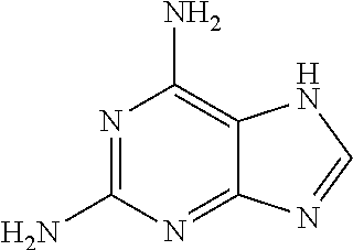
N1=C(N)N=C2C(=C1N)NC=N2
